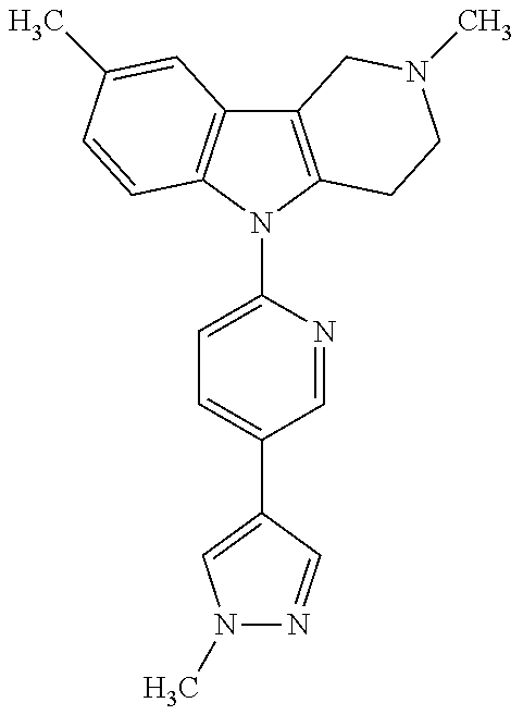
C12=C(N(C3=CC=C(C4=CN(C)N=C4)C=N3)C3=C1C=C(C)C=C3)CCN(C)C2
